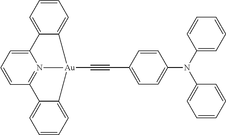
N12=C3C=CC=C1C1=CC=CC=C1[Au]2(C#CC1=CC=C(N(C2=CC=CC=C2)C2=CC=CC=C2)C=C1)C1=CC=CC=C31
